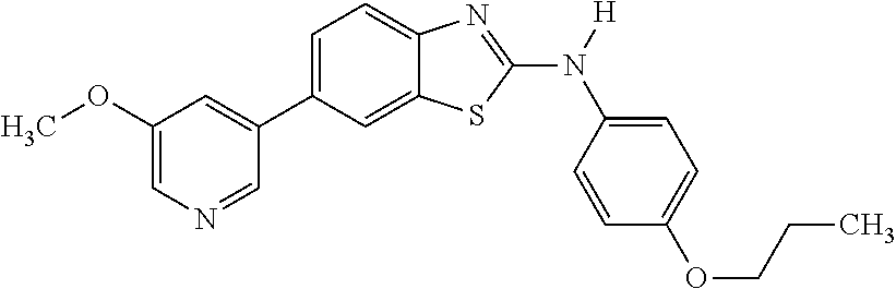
C1(OC)=CN=CC(C2=CC=C3C(=C2)SC(N([H])C2=CC=C(OCCC)C=C2)=N3)=C1
